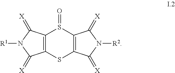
C12=C(SC3=C(S1=O)C(=[X])N([R2])C3=[X])C(=[X])N([R1])C2=[X]
